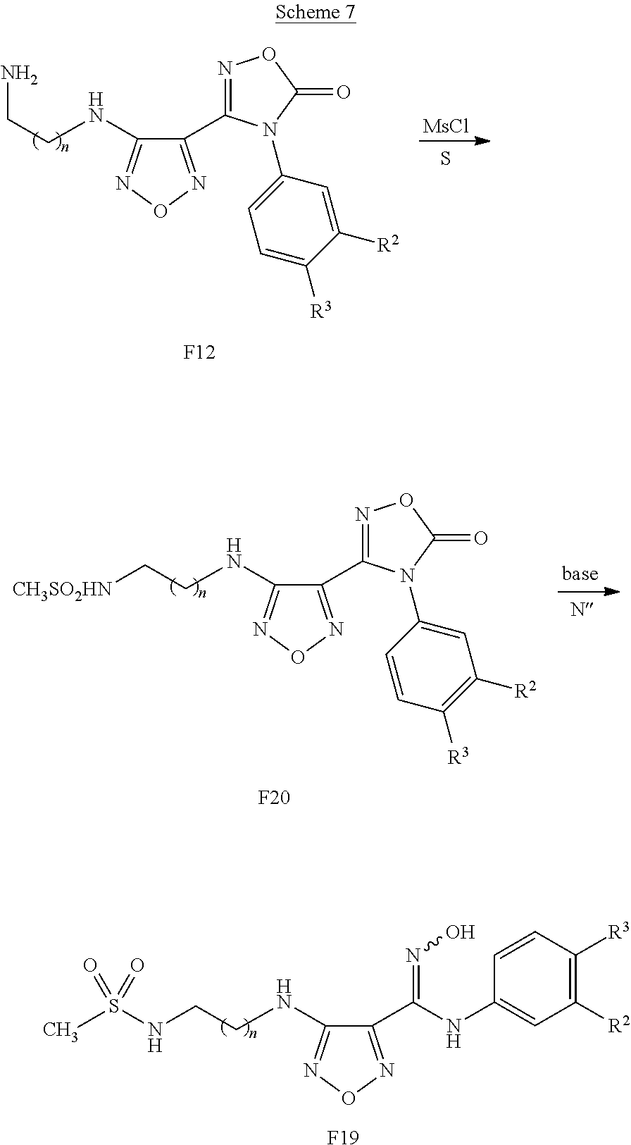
C1(NCCN)=NON=C1C1=NOC(=O)N1C1=CC=C([R3])C([R2])=C1.[F12].[MsCl].S.C1(NCC[CH3SO2HN])=NON=C1C1=NOC(=O)N1C1=CC([R2])=C([R3])C=C1.[F20].C1(NCCNS(C)(=O)=O)=NON=C1C(NC1=CC([R2])=C([R3])C=C1)=NO.[F19]
